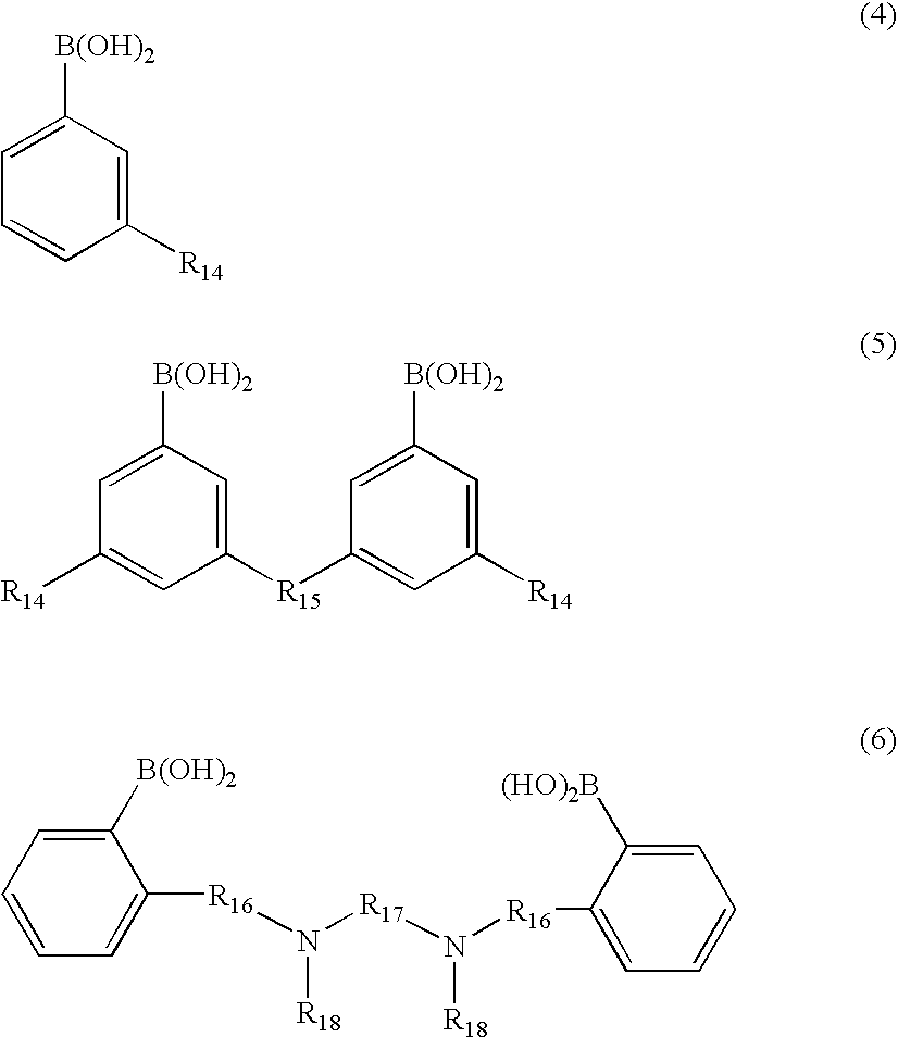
C1=C([B(OH)2])C=C([R14])C=C1.C1=C([B(OH)2])C=C([R15]C2=CC([R14])=CC([B(OH)2])=C2)C=C1[R14].C1=CC=C([B(OH)2])C([R16]N([R17]N([R16]C2=CC=CC=C2[(HO)2B])[R18])[R18])=C1
